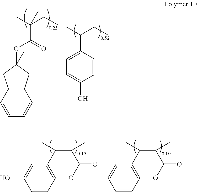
C12=C(C=CC=C1)CC(OC(C(C)(CC)C)=O)(C)C2.C1(C(C)CC)=CC=C(O)C=C1.C1(C)C(C)C2=C(OC1=O)C=CC(O)=C2.C1(C)C(C)C2=C(OC1=O)C=CC=C2
